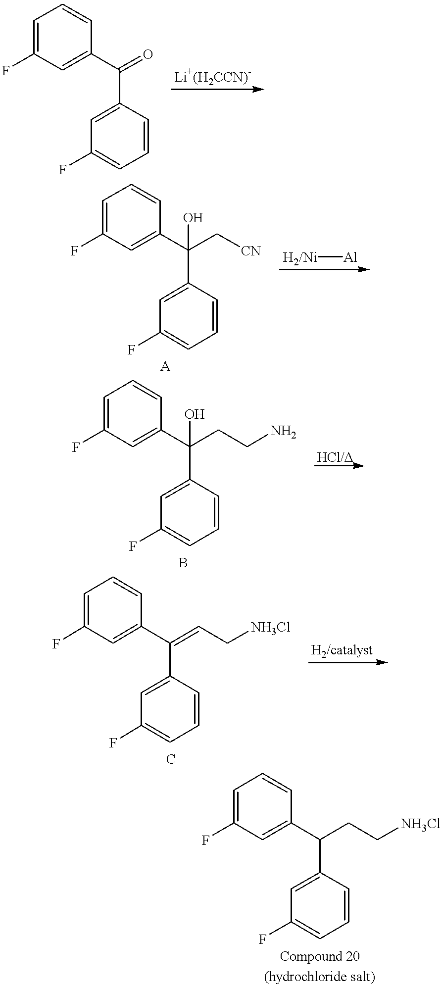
C1=C(F)C=C(C(=O)C2=CC(F)=CC=C2)C=C1.C1=C(F)C=C(C(CC[NH3Cl])C2=CC(F)=CC=C2)C=C1.C1=C(F)C=C(C(C[CN])(C2=CC(F)=CC=C2)O)C=C1.[H2/Ni][Al].C1=C(F)C=C(C(CCN)(C2=CC(F)=CC=C2)O)C=C1.C1=C(F)C=C(C(=CC[NH3Cl])C2=CC(F)=CC=C2)C=C1
